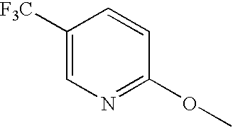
C1([F3C])=CN=C(OC)C=C1
